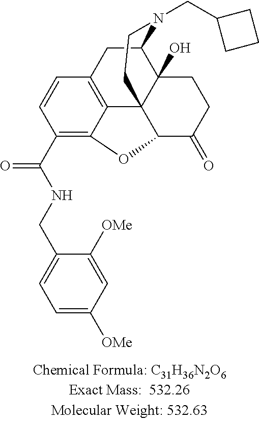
C1=C([OMe])C=C([OMe])C(CNC(C2=C3C4=C(C=C2)CC2C5(O)C4(C(C(=O)CC5)O3)CCN2CC2CCC2)=O)=C1
